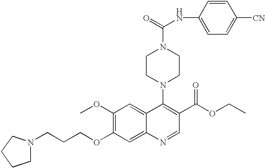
C1(OC)=C(OCCCN2CCCC2)C=C2C(=C1)C(N1CCN(C(=O)NC3=CC=C([CN])C=C3)CC1)=C(C(OCC)=O)C=N2
